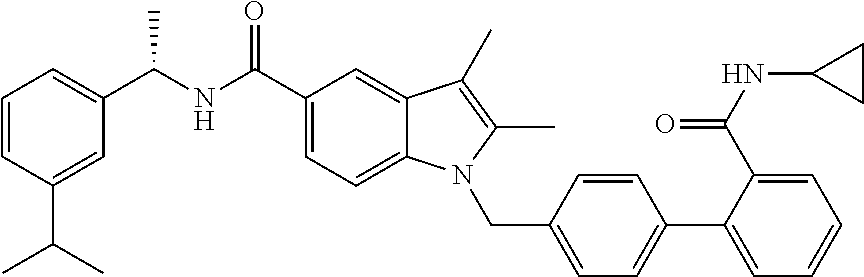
C1=CC(C(C)C)=CC(C(NC(C2=CC=C3C(=C2)C(C)=C(C)N3CC2=CC=C(C3=CC=CC=C3C(NC3CC3)=O)C=C2)=O)C)=C1
